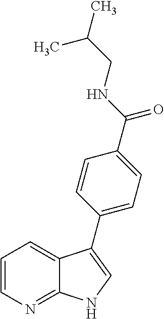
C1=CN=C2C(=C1)C(C1=CC=C(C(=O)NCC(C)C)C=C1)=CN2
